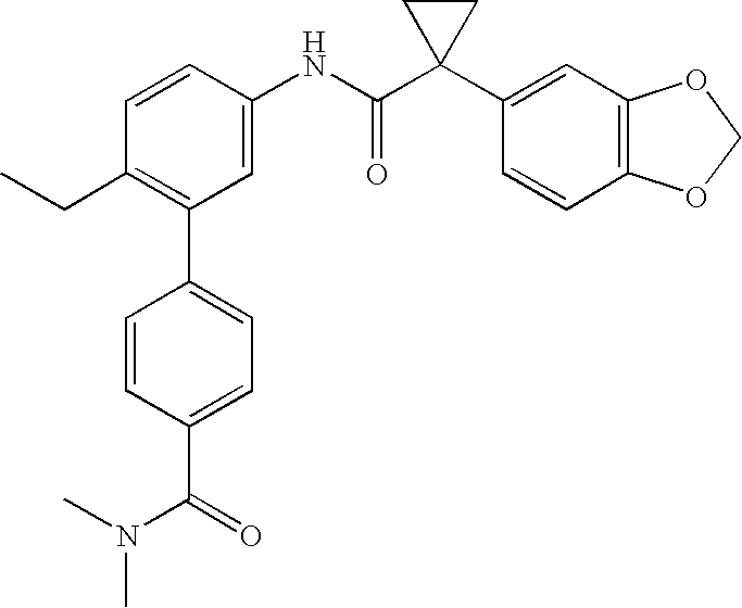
C1(NC(C2(C3=CC4=C(C=C3)OCO4)CC2)=O)=CC(C2=CC=C(C(N(C)C)=O)C=C2)=C(CC)C=C1
